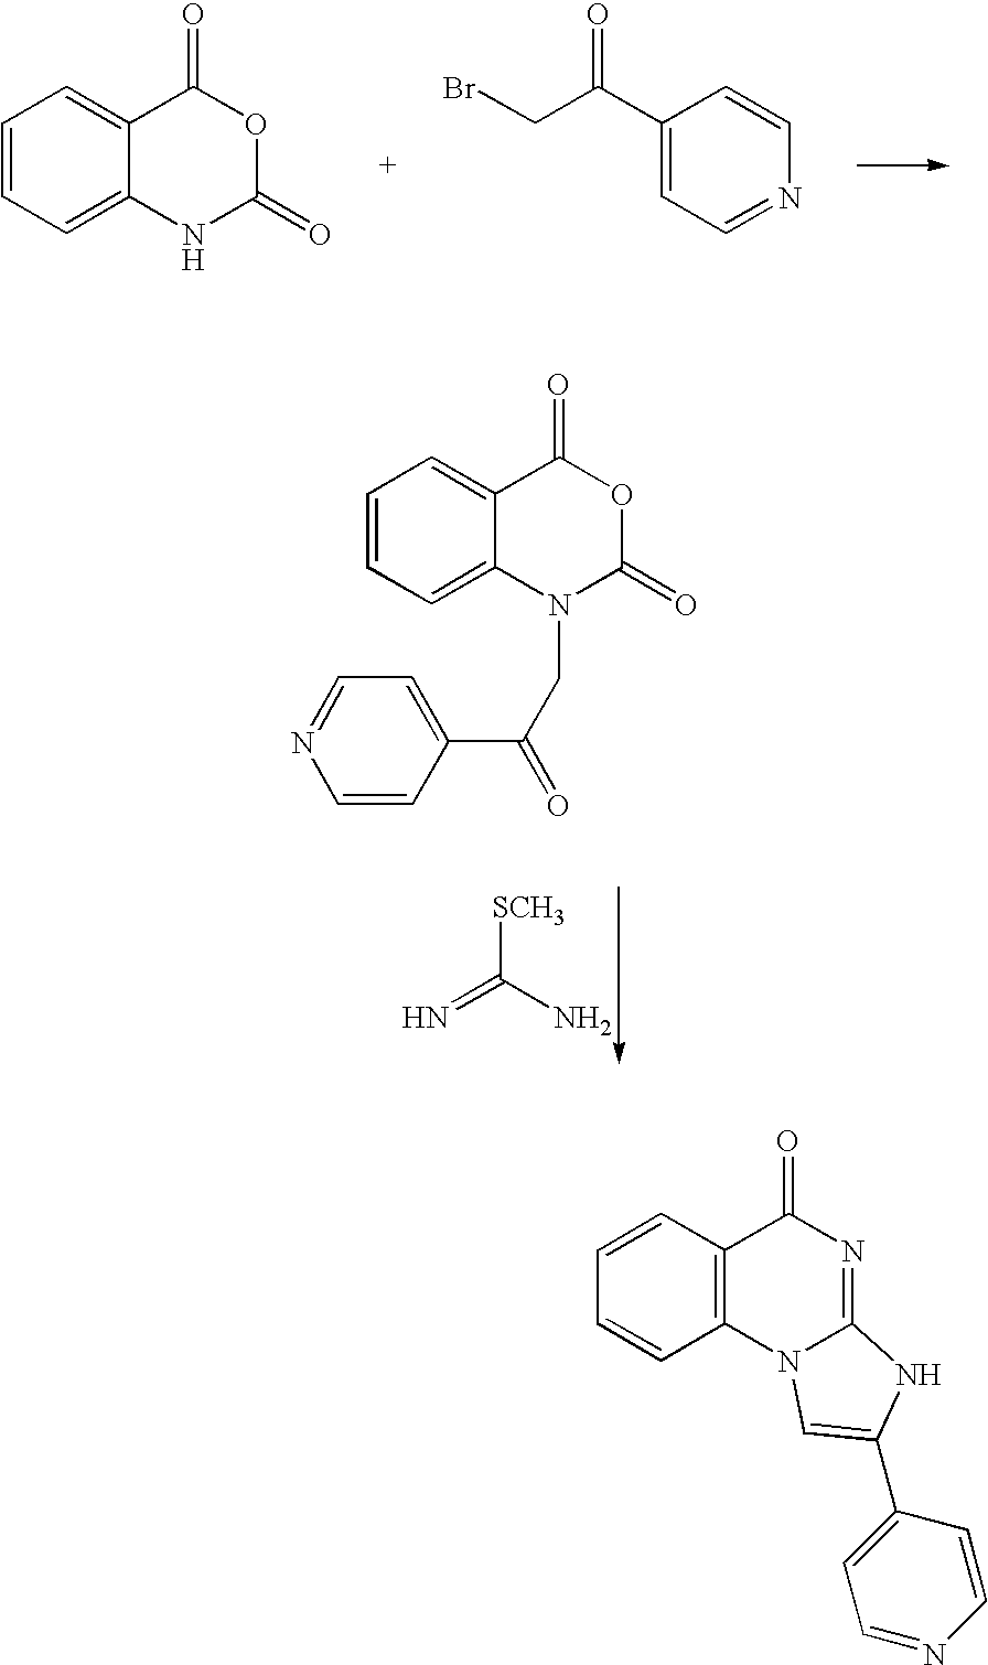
C1=CC=C2C(=C1)C(=O)OC(=O)N2.C(C(C1=CC=NC=C1)=O)Br.[SCH3]C(=N)N.C1=CC=C2C(=C1)C(=O)OC(=O)N2CC(C1=CC=NC=C1)=O.C1=CC2=C(C=C1)N1C(=NC2=O)NC(C2=CC=NC=C2)=C1
